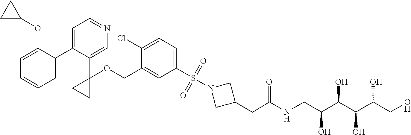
C1=C(C2=CC=NC=C2C2(OCC3=CC(S(=O)(=O)N4CC(CC(NCC(C(C(C(CO)O)O)O)O)=O)C4)=CC=C3Cl)CC2)C(OC2CC2)=CC=C1
